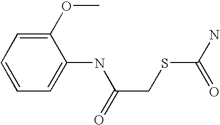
C1=C(NC(CSC(N)=O)=O)C(OC)=CC=C1
